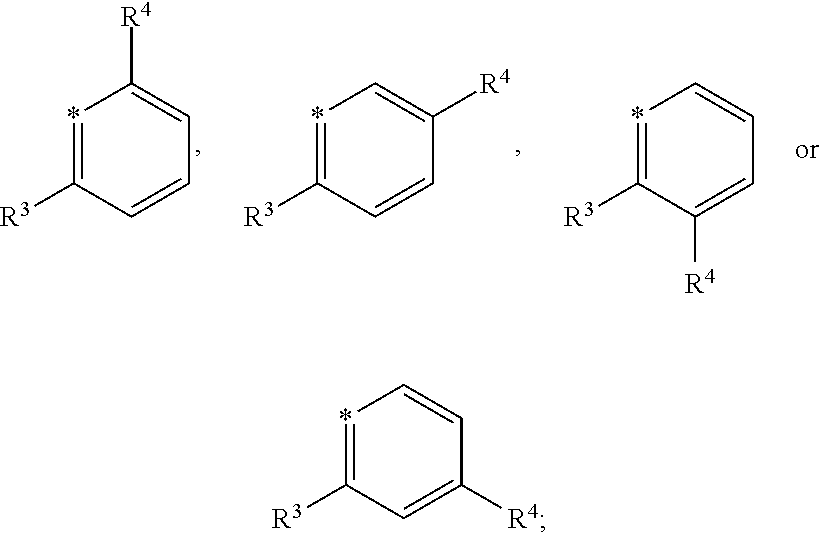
*1=C([R3])C=C([R4])C=C1.*1=C([R3])C([R4])=CC=C1.*1=C([R3])C=CC=C1[R4].*1=C([R3])C=CC([R4])=C1
